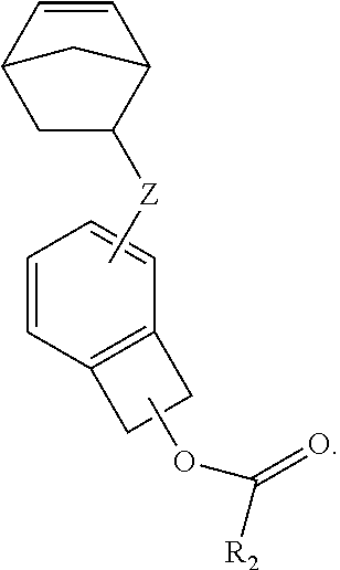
C1=CC2=C(C=C1)CC2.C1=CC2CC([Z]C)C1C2.COC([R2])=O
